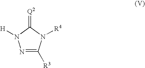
N1=C([R3])N([R4])C(=[Q2])N1[H]
